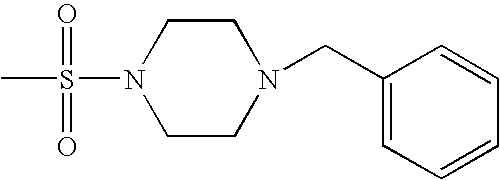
C1CN(CC2=CC=CC=C2)CCN1S(C)(=O)=O
